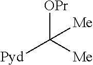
[OPr]C([Me])([Pyd])[Me]
